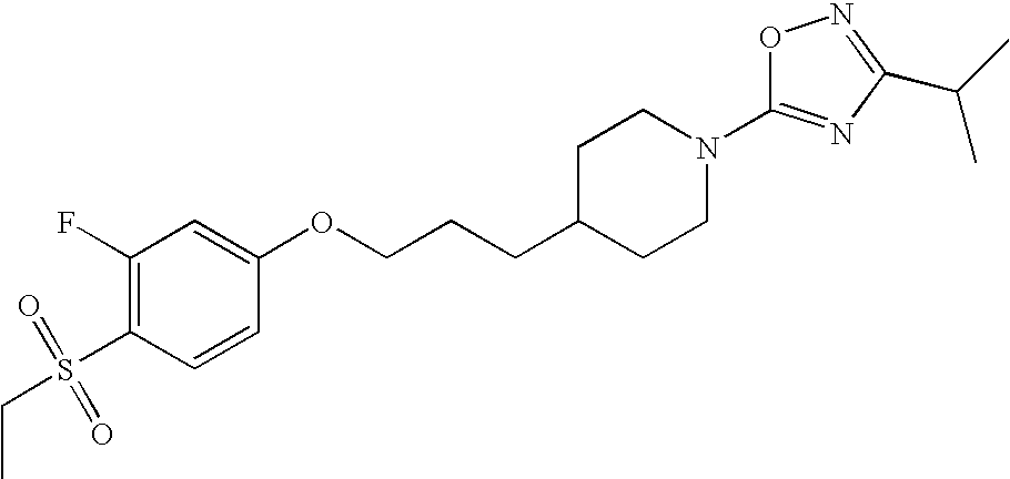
C1(F)=C(S(=O)(=O)CC)C=CC(OCCCC2CCN(C3=NC(C(C)C)=NO3)CC2)=C1
